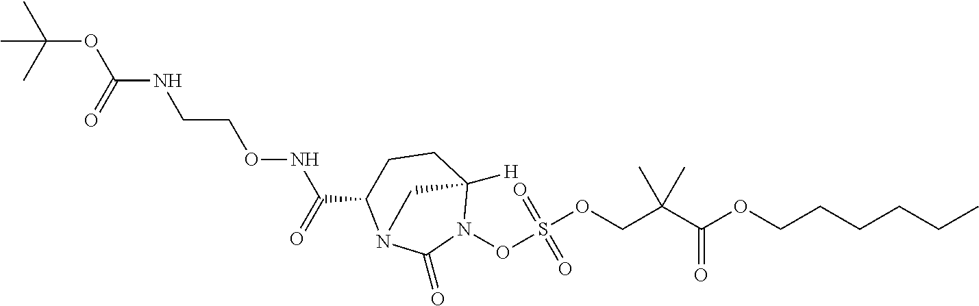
C(COC(C(COS(=O)(=O)ON1C2([H])CCC(C(NOCCNC(OC(C)(C)C)=O)=O)N(C1=O)C2)(C)C)=O)CCCC
